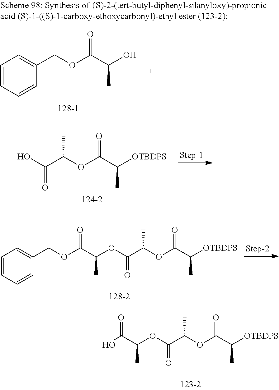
C1=CC=CC(COC(C(O)C)=O)=C1.OC(C(OC(C([OTBDPS])C)=O)C)=O.C1=CC=CC(COC(C(OC(C(OC(C([OTBDPS])C)=O)C)=O)C)=O)=C1.OC(C(OC(C(OC(C([OTBDPS])C)=O)C)=O)C)=O
